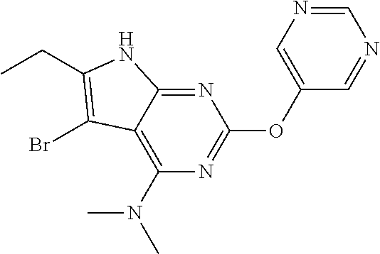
N1=C2C(=C(N(C)C)N=C1OC1=CN=CN=C1)C(Br)=C(CC)N2
